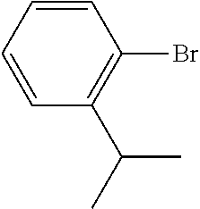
C1=CC=CC(C(C)C)=C1Br
